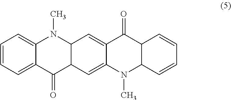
C1=CC=C2C(=C1)N(C)C1C(C2=O)C=C2C(=C1)C(=O)C1C(N2C)C=CC=C1
